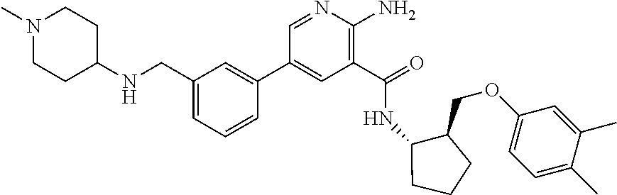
C1(C(=O)NC2C(COC3=CC=C(C)C(C)=C3)CCC2)=C(N)N=CC(C2=CC(CNC3CCN(C)CC3)=CC=C2)=C1
